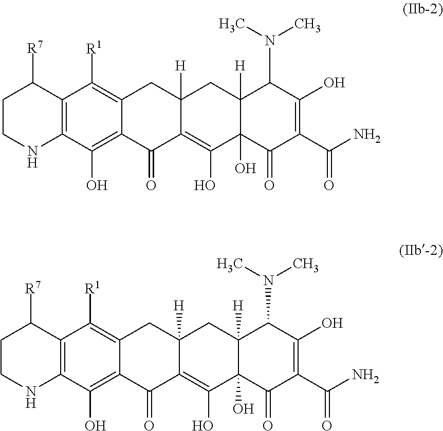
C12=C(C(O)=C3C(=C1[R1])CC1([H])C(=C(O)C4(O)C([H])(C1)C(N(C)C)C(O)=C(C(N)=O)C4=O)C3=O)NCCC2[R7].C12=C(C(O)=C3C(=C1[R1])CC1([H])C(=C(O)C4(O)C([H])(C1)C(N(C)C)C(O)=C(C(N)=O)C4=O)C3=O)NCCC2[R7]
